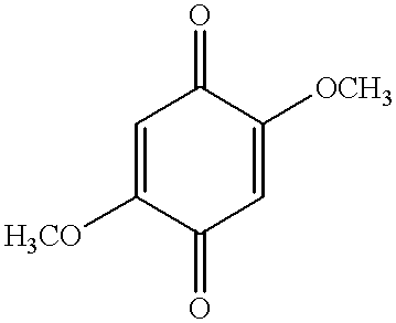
C1=C([H3CO])C(=O)C=C([OCH3])C1=O
